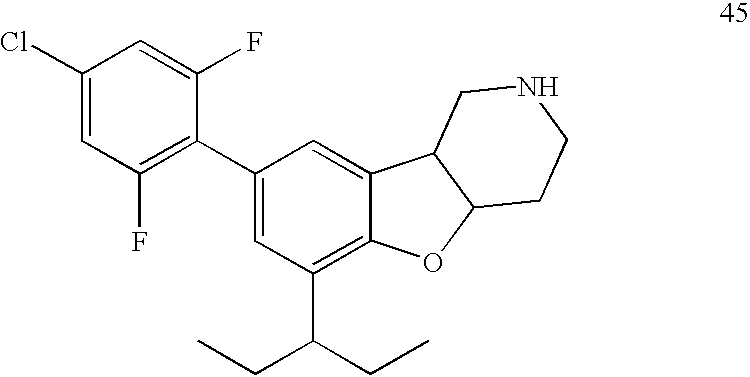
C1(Cl)=CC(F)=C(C2=CC(C(CC)CC)=C3C(=C2)C2C(O3)CCNC2)C(F)=C1
